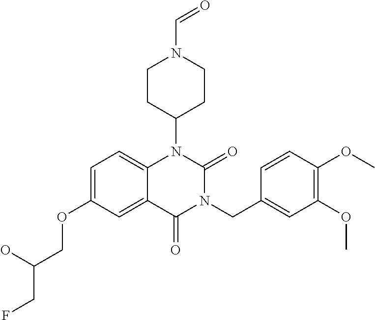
C1=C(OCC(CF)O)C=C2C(=C1)N(C1CCN(C=O)CC1)C(=O)N(CC1=CC(OC)=C(OC)C=C1)C2=O
